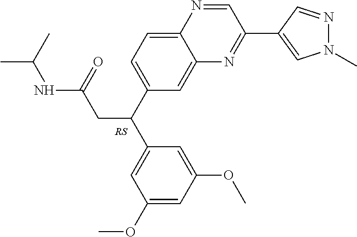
C1(C(C2=CC=C3C(=C2)N=C(C2=CN(C)N=C2)C=N3)CC(NC(C)C)=O)=CC(OC)=CC(OC)=C1
